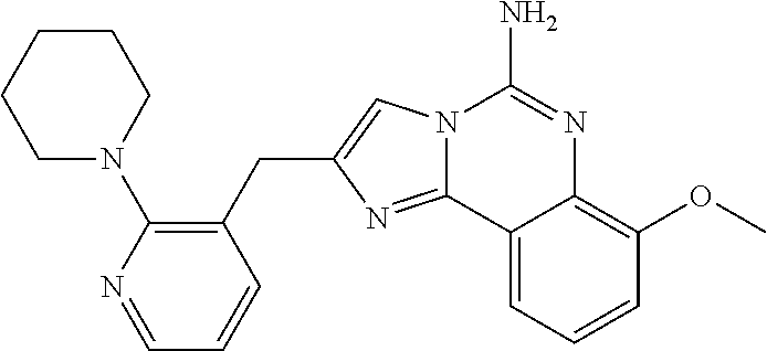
N12C(=NC(CC3=C(N4CCCCC4)N=CC=C3)=C1)C1=CC=CC(OC)=C1N=C2N
